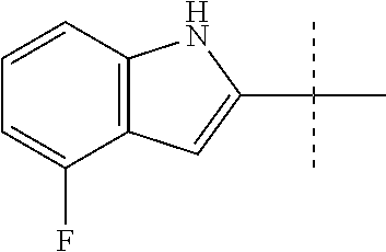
C12=C(C(F)=CC=C1)C=C(C(C)(C)C)N2
